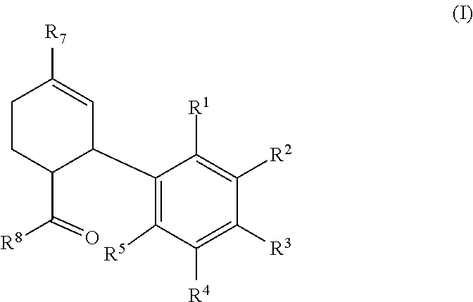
C1CC(C(=O)[R8])C(C2=C([R5])C([R4])=C([R3])C([R2])=C2[R1])C=C1[R7]
